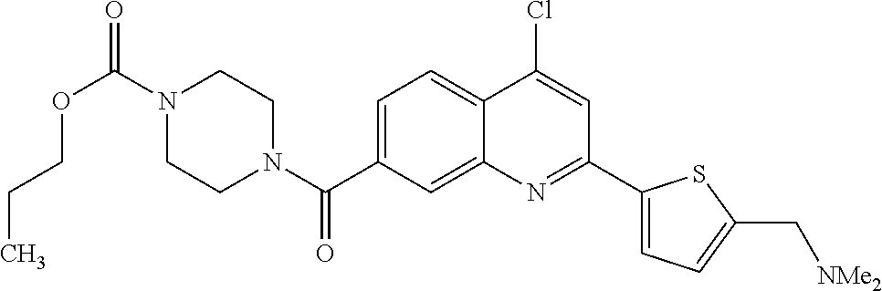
N1(C(OCCC)=O)CCN(C(=O)C2=CC=C3C(=C2)N=C(C2=CC=C(C[NMe2])S2)C=C3Cl)CC1
